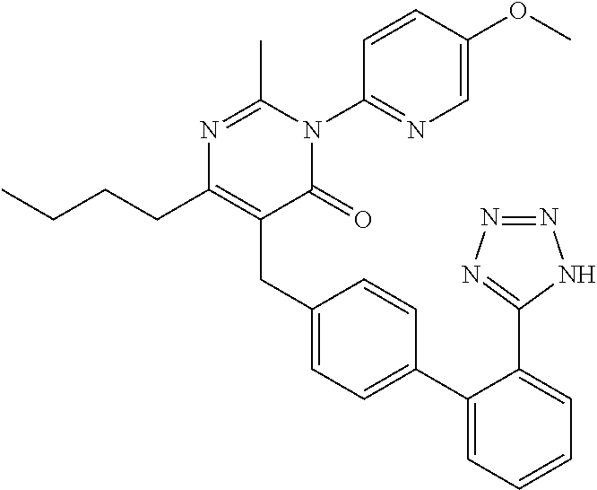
C1(C2=CC=C(CC3=C(CCCC)N=C(C)N(C4=NC=C(OC)C=C4)C3=O)C=C2)=CC=CC=C1C1=NN=NN1
